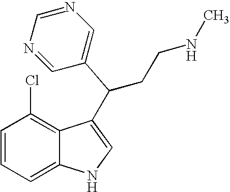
C1=CC=C2C(=C1Cl)C(C(CCNC)C1=CN=CN=C1)=CN2
